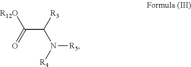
C(C([R3])N([R4])[R5])(=O)[R12O]
